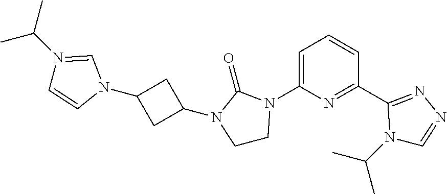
C1=CN(C2CC(N3CCN(C4=CC=CC(C5=NN=CN5C(C)C)=N4)C3=O)C2)C=N1C(C)C
